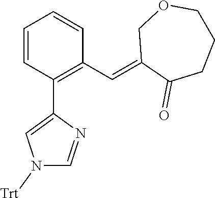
C1=CC(C2=CN([Trt])C=N2)=C(C=C2C(=O)CCCOC2)C=C1
